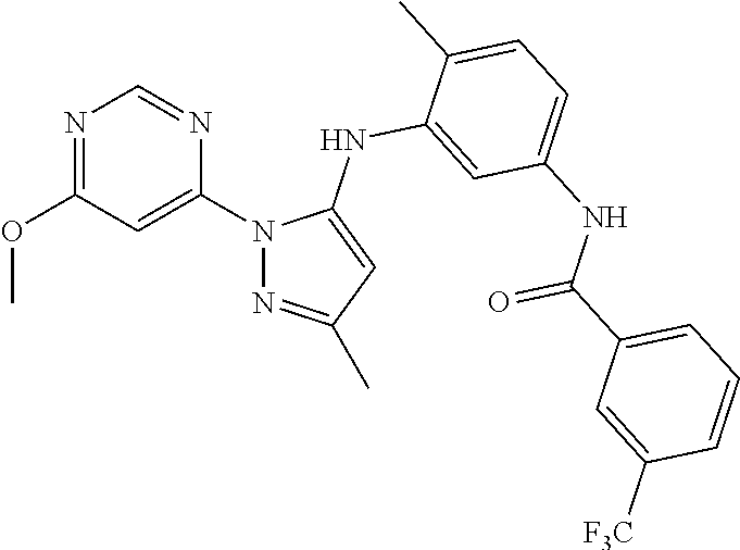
N1=C(OC)C=C(N2N=C(C)C=C2NC2=CC(NC(C3=CC=CC([F3C])=C3)=O)=CC=C2C)N=C1
